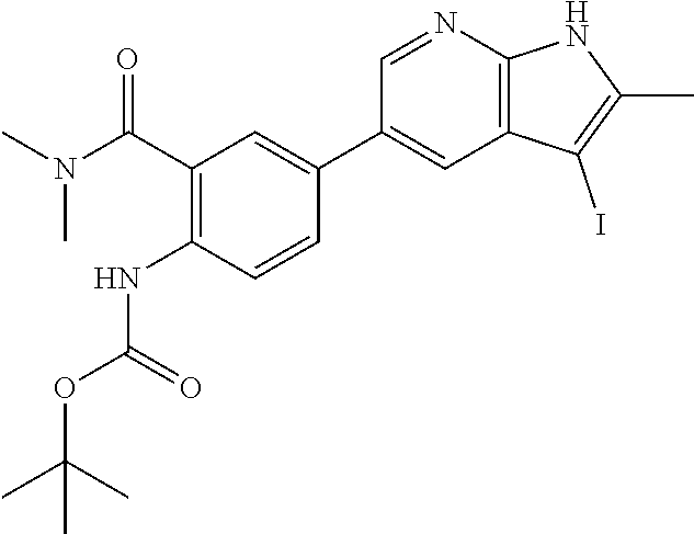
C1(C(N(C)C)=O)=C(NC(OC(C)(C)C)=O)C=CC(C2=CC3=C(N=C2)NC(C)=C3I)=C1
